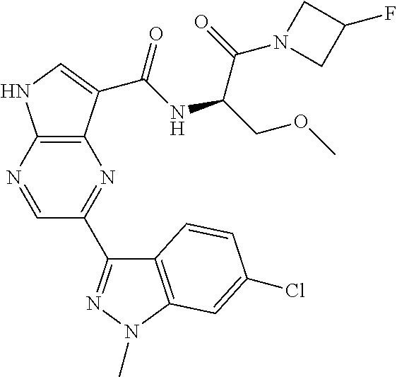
C12=C(C(C(NC(COC)C(=O)N3CC(F)C3)=O)=CN1)N=C(C1=NN(C)C3=C1C=CC(Cl)=C3)C=N2
